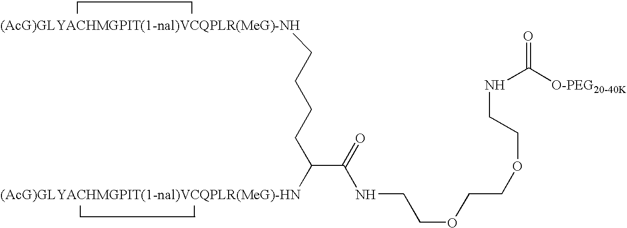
[(AcG)GLYACHMGPIT(1-nal)VCQPLR(MeG)-NH]CCCCC([(AcG)GLYACHMGPIT(1-nal)VCQPLR(MeG)-HN])C(=O)NCCOCCOCCNC([O-PEG20-40K])=O
